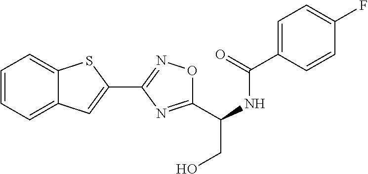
C1=CC(C(NC(CO)C2=NC(C3=CC4=CC=CC=C4S3)=NO2)=O)=CC=C1F
